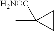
CC1([H2NOC])CC1
